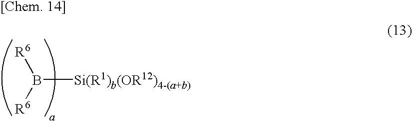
B([Si(R1)b(OR12)4-(a+b)])([R6])[R6]
